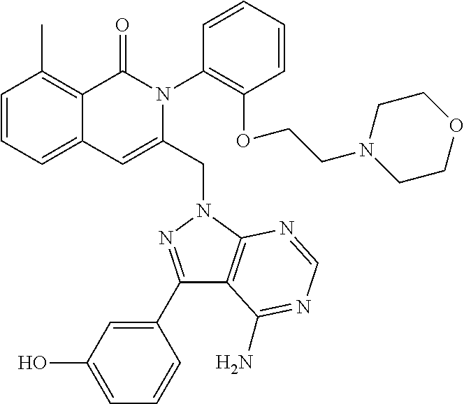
C1=CC=C2C(=C1C)C(=O)N(C1=C(OCCN3CCOCC3)C=CC=C1)C(CN1C3=C(C(C4=CC(O)=CC=C4)=N1)C(N)=NC=N3)=C2
